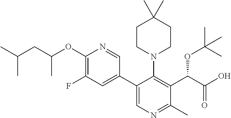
O(C1=C(F)C=C(C2=CN=C(C)C(C(C(O)=O)OC(C)(C)C)=C2N2CCC(C)(C)CC2)C=N1)C(CC(C)C)C
